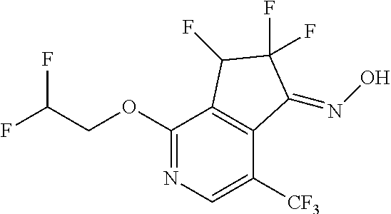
O(C1=NC=C([CF3])C2=C1C(F)C(F)(F)C2=NO)CC(F)F
